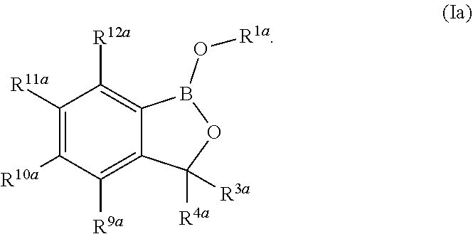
C1([R11a])=C([R10a])C([R9a])=C2C(=C1[R12a])B(O[R1a])OC2([R3a])[R4a]
